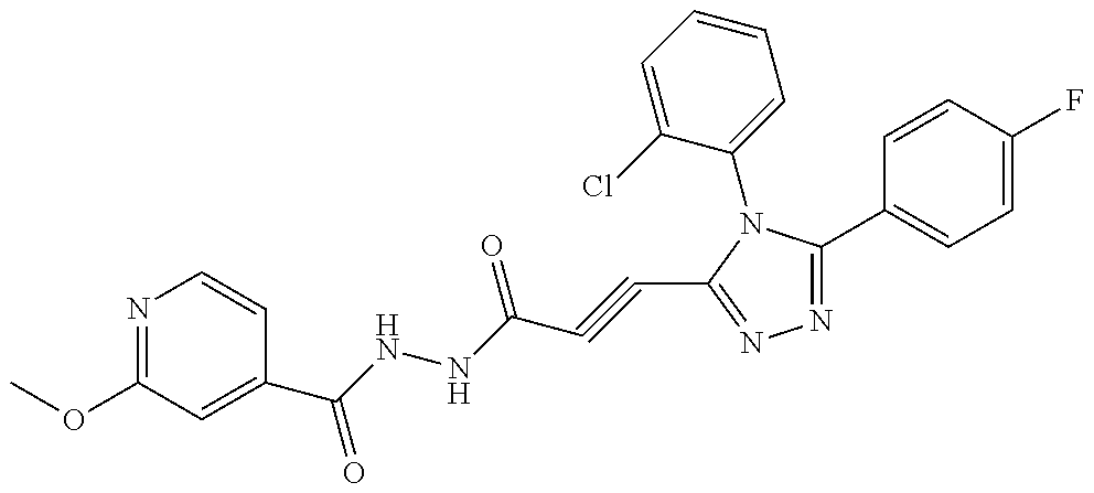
N1=C(OC)C=C(C(=O)NNC(=O)C#CC2=NN=C(C3=CC=C(F)C=C3)N2C2=CC=CC=C2Cl)C=C1
